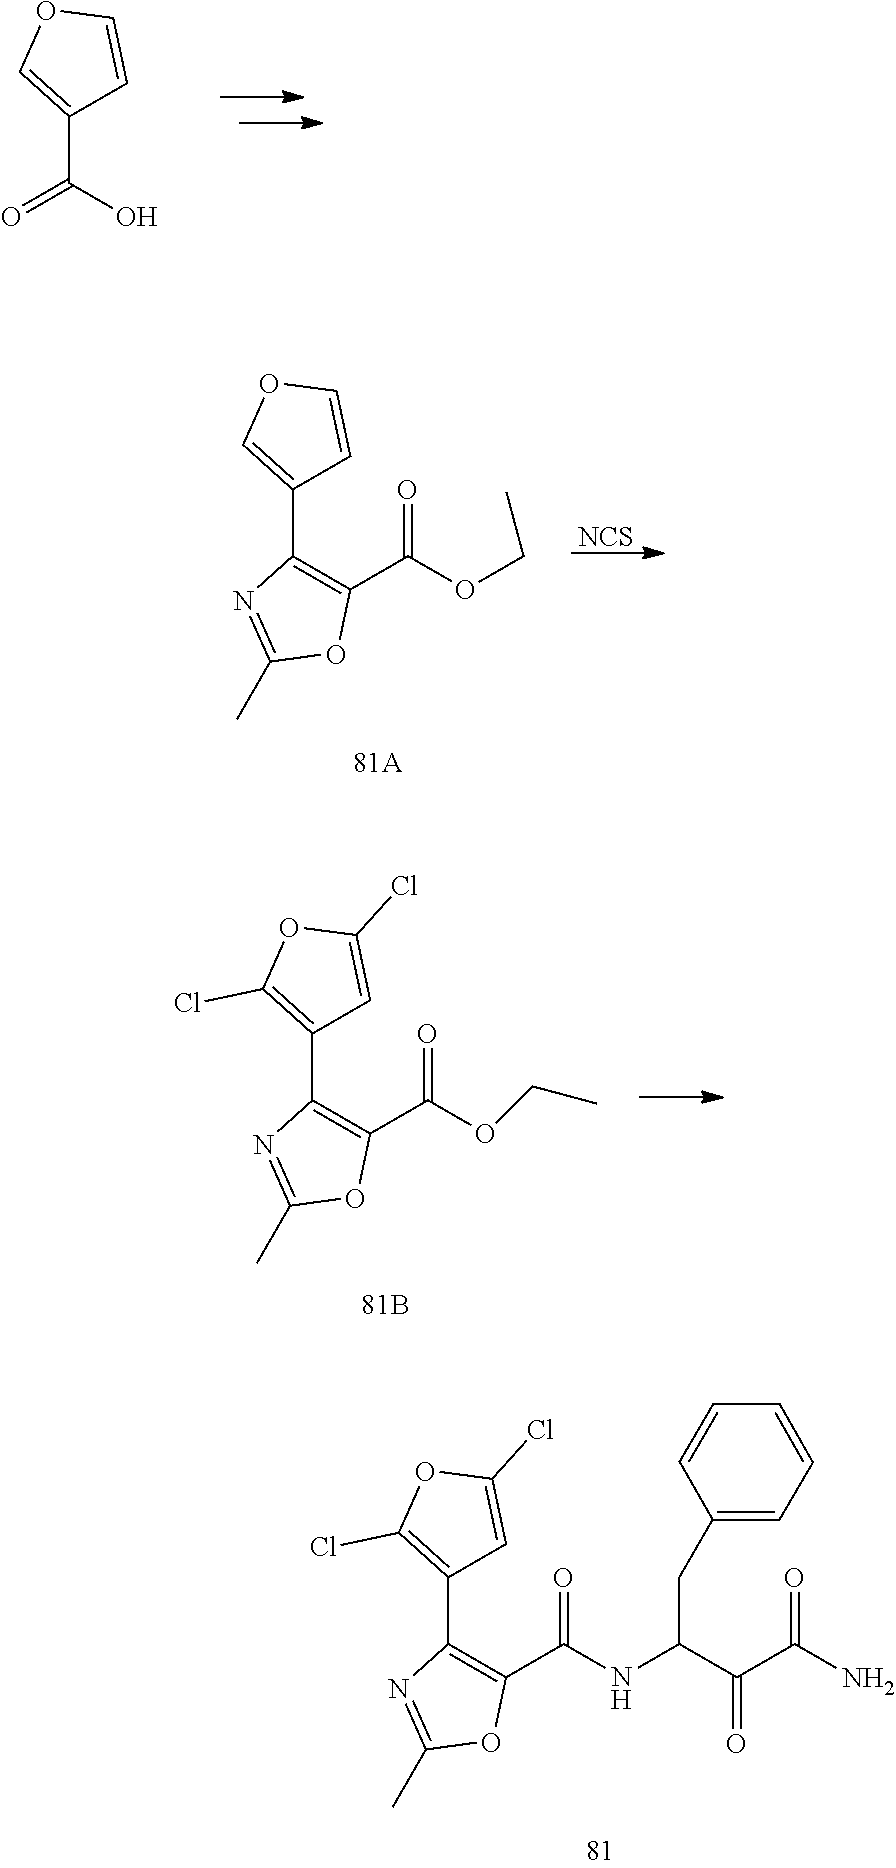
C1(C2=C(Cl)OC(Cl)=C2)=C(C(=O)NC(CC2=CC=CC=C2)C(C(=O)N)=O)OC(C)=N1.C(O)(C1=COC=C1)=O.C1(C2=COC=C2)=C(C(=O)OCC)OC(C)=N1.[NCS].C1(C2=C(Cl)OC(Cl)=C2)=C(C(=O)OCC)OC(C)=N1
